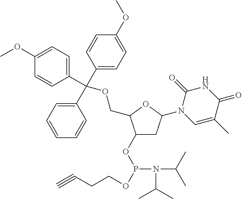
C1(OP(OCCC#C)N(C(C)C)C(C)C)CC(N2C=C(C)C(=O)NC2=O)OC1COC(C1=CC=CC=C1)(C1=CC=C(OC)C=C1)C1=CC=C(OC)C=C1
